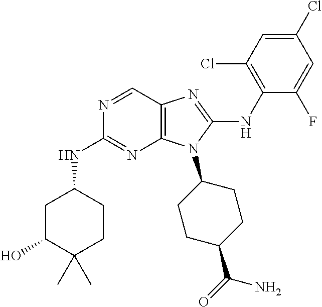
N1=CC2=C(N=C1NC1CC(O)C(C)(C)CC1)N(C1CCC(C(=O)N)CC1)C(NC1=C(Cl)C=C(Cl)C=C1F)=N2
